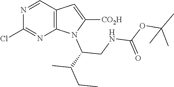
N1=CC2=C(N=C1Cl)N(C(CNC(OC(C)(C)C)=O)C(CC)C)C([CO2H])=C2
